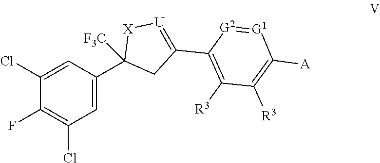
C1=C(C2([F3C])CC(C3=C([R3])C([R3])=C([A])[G1]=[G2]3)=[U][X]2)C=C(Cl)C(F)=C1Cl
